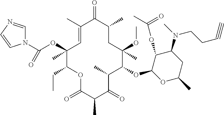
C1=C(C)C(=O)C(C)CC(C)(OC)C(OC2OC(C)CC(N(C)CCC#C)C2OC(C)=O)C(C)C(=O)C(C)C(=O)OC(CC)C1(OC(N1C=NC=C1)=O)C
